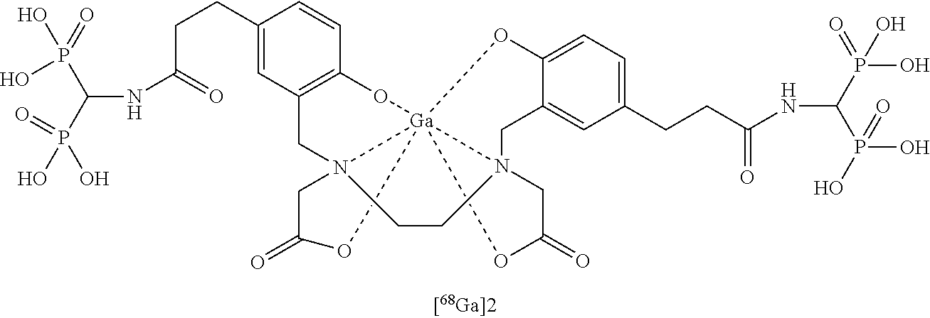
C12=C(C=C(CCC(NC(P(O)(O)=O)P(=O)(O)O)=O)C=C1)CN13[Ga]45(O2)(OC(=O)C1)N(CC1=CC(CCC(NC(P(=O)(O)O)P(O)(O)=O)=O)=CC=C1O4)(CC(=O)O5)CC3
